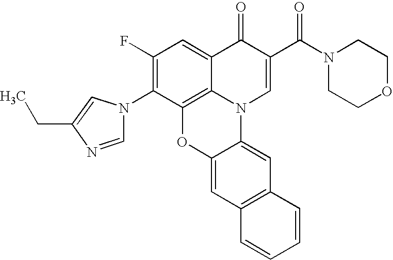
C1(F)=C(N2C=NC(CC)=C2)C2=C3C(=C1)C(=O)C(C(N1CCOCC1)=O)=CN3C1=CC3=C(C=C1O2)C=CC=C3
